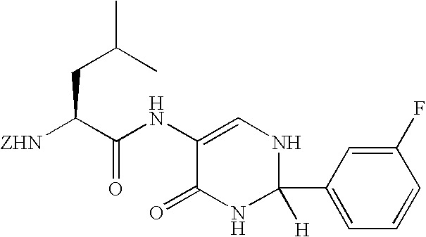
C(C(C(NC1=CNC(C2=CC=CC(F)=C2)([H])NC1=O)=O)[ZHN])C(C)C
